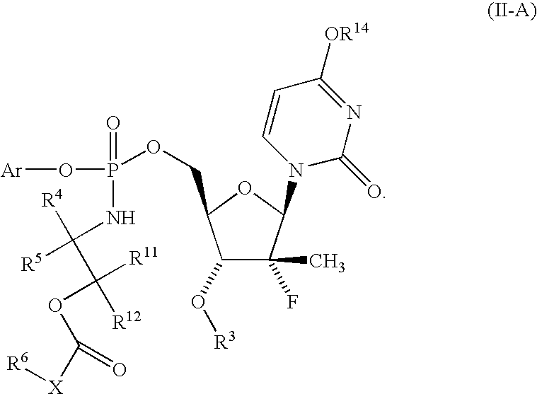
C1(O[R3])C(C)(F)C(N2C(=O)N=C([OR14])C=C2)OC1COP(O[Ar])(=O)NC([R4])(C([R11])(OC([X][R6])=O)[R12])[R5]
